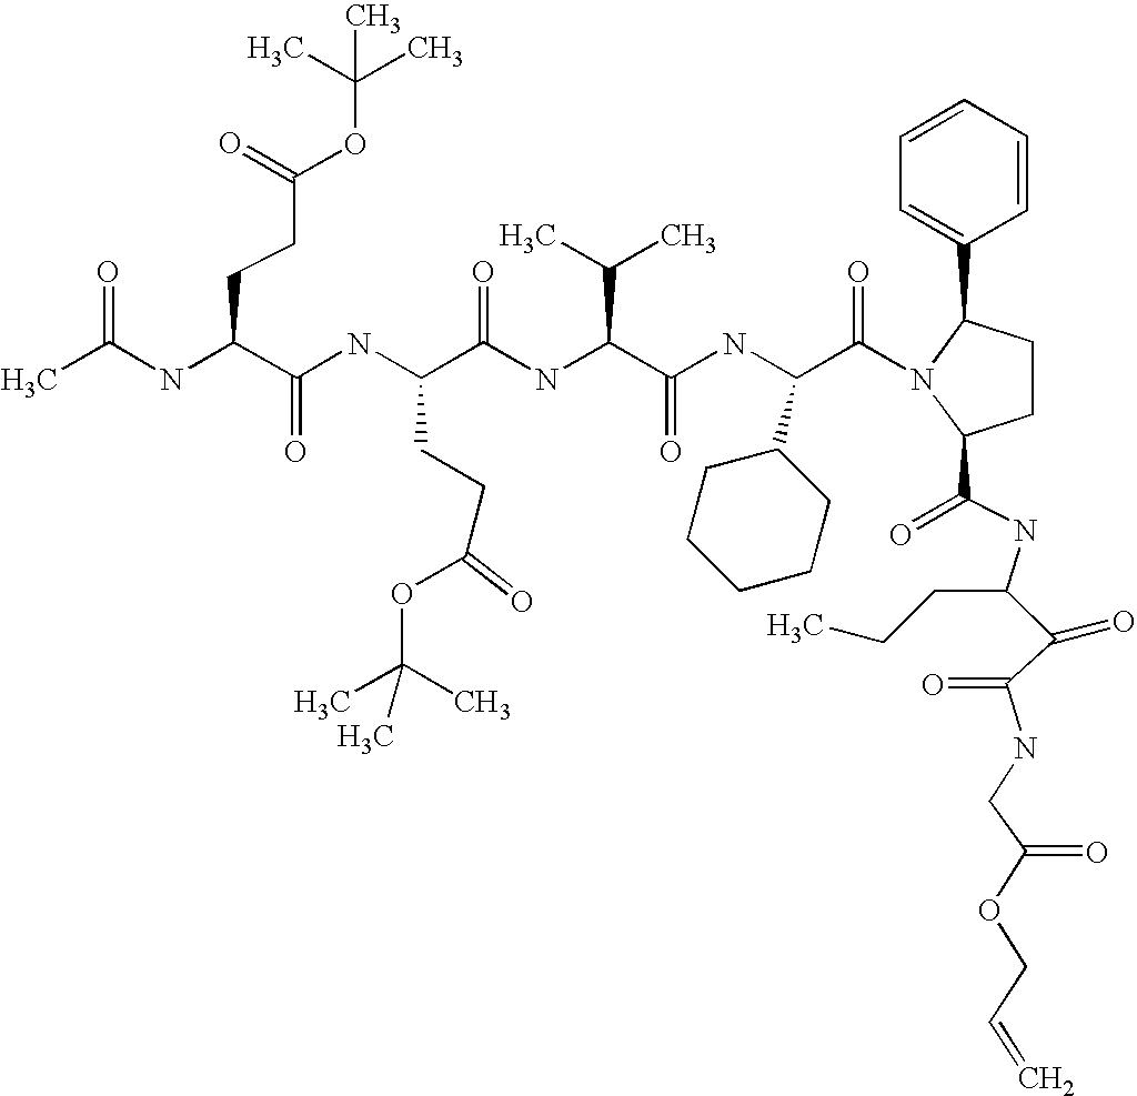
CC(NC(C(NC(C(NC(C(C)C)C(=O)NC(C1CCCCC1)C(=O)N1C(C2=CC=CC=C2)CCC1C(=O)NC(C(C(NCC(OCC=C)=O)=O)=O)CCC)=O)CCC(OC(C)(C)C)=O)=O)CCC(OC(C)(C)C)=O)=O
